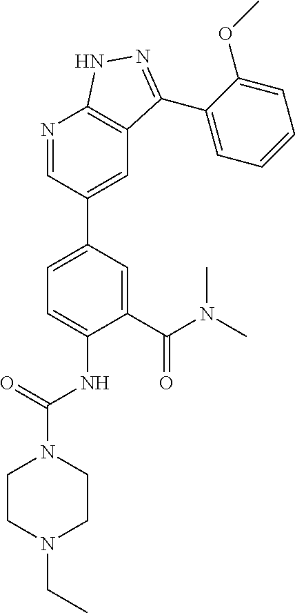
C1(C(N(C)C)=O)=CC(C2=CC3=C(N=C2)NN=C3C2=CC=CC=C2OC)=CC=C1NC(=O)N1CCN(CC)CC1
